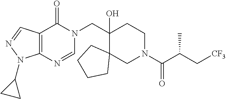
C(C1(O)C2(CN(C(C(C[CF3])C)=O)CC1)CCCC2)N1C(=O)C2=C(N=C1)N(C1CC1)N=C2
